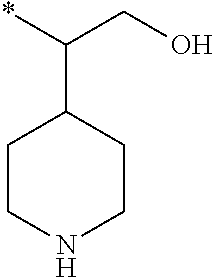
*C(CO)C1CCNCC1
